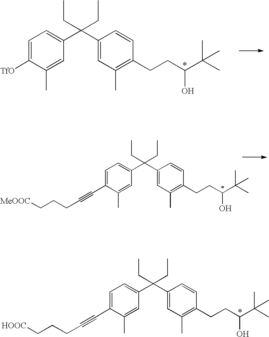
C1=C(C#CCCC[HOOC])C(C)=CC(C(C2=CC(C)=C(CCC(O)C(C)(C)C)C=C2)(CC)CC)=C1.C1=C(C#CCCC[MeOOC])C(C)=CC(C(C2=CC(C)=C(CCC(O)C(C)(C)C)C=C2)(CC)CC)=C1.C1=C([TfO])C(C)=CC(C(C2=CC(C)=C(CCC(O)C(C)(C)C)C=C2)(CC)CC)=C1
